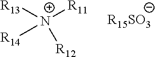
[R13][N+]([R14])([R11])[R12].[R15SO3]
